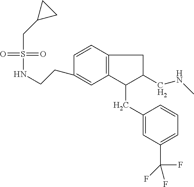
S(=O)(=O)(CC1CC1)NCCC1=CC2=C(C=C1)CC(CNC)C2CC1=CC(C(F)(F)F)=CC=C1
